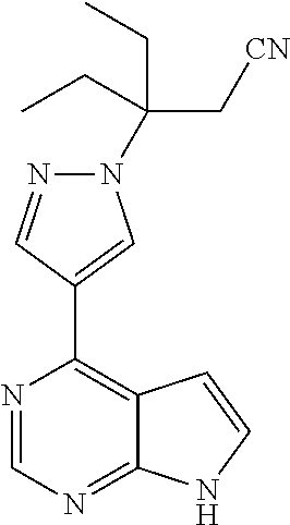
N1=CN=C2C(=C1C1=CN(C(CC)(C[CN])CC)N=C1)C=CN2
